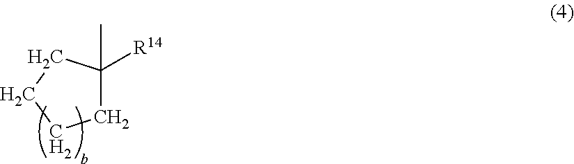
C1C(C)([R14])CCC1
